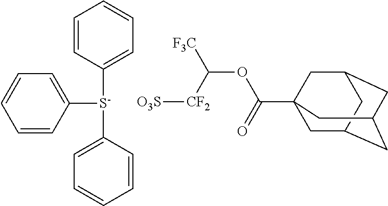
C1=CC([S-](C2=CC=CC=C2)C2=CC=CC=C2)=CC=C1.C(=O)(OC([F3C])[CF2][O3S])C12CC3CC(CC(C1)C3)C2
